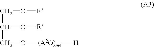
C(C(O[R])CO[(A2O)m4][H])O[R]
